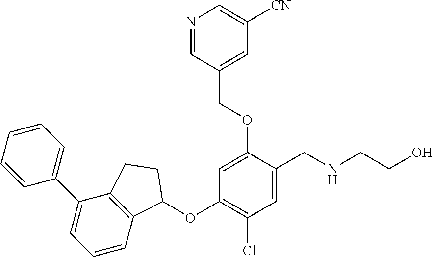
C1=CC=CC=C1C1=CC=CC2=C1CCC2OC1=C(Cl)C=C(CNCCO)C(OCC2=CC([CN])=CN=C2)=C1
